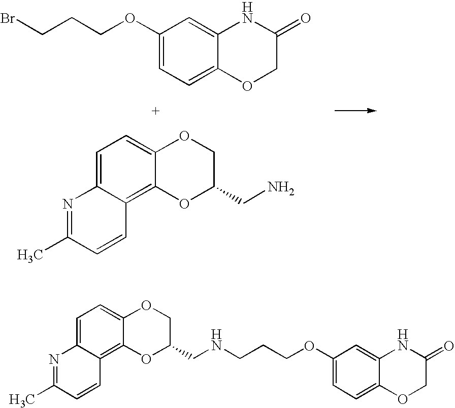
C1=C2C(=C3C(=C1)OCC(CN)O3)C=CC(C)=N2.C1(OCCCBr)=CC=C2C(=C1)NC(=O)CO2.C(C1COC2=CC=C3C(=C2O1)C=CC(C)=N3)NCCCOC1=CC=C2C(=C1)NC(=O)CO2
